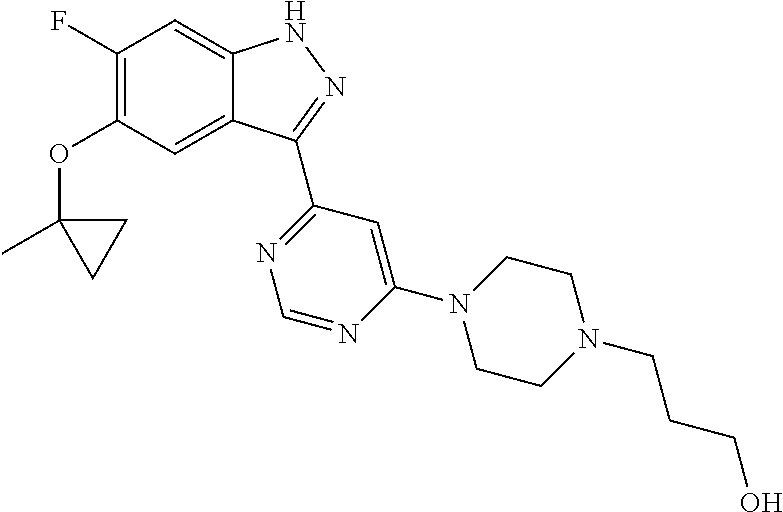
O(C1=C(F)C=C2C(=C1)C(C1=NC=NC(N3CCN(CCCO)CC3)=C1)=NN2)C1(C)CC1
